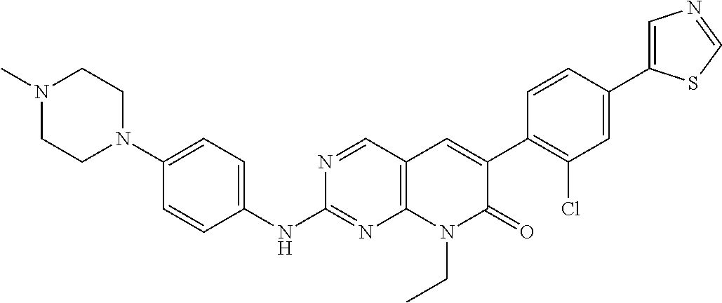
N1(C)CCN(C2=CC=C(NC3=NC4=C(C=N3)C=C(C3=C(Cl)C=C(C5=CN=CS5)C=C3)C(=O)N4CC)C=C2)CC1
